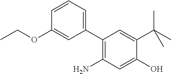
C1(C2=CC=CC(OCC)=C2)=C(N)C=C(O)C(C(C)(C)C)=C1
